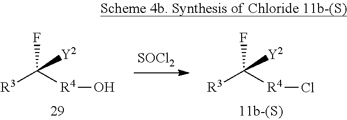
[SOCl2].[R3]C([R4]O)(F)[Y2].[R3]C([R4]Cl)(F)[Y2]
